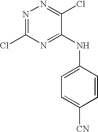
N1=C(Cl)N=C(NC2=CC=C([CN])C=C2)C(Cl)=N1
